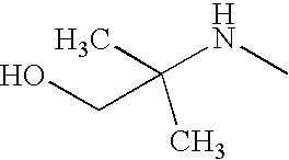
C(NC)(CO)(C)C
